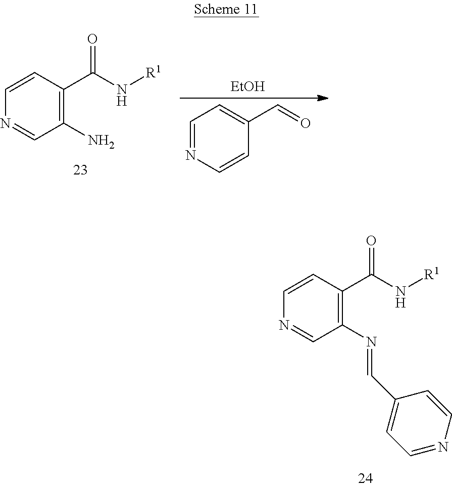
N1=CC(N)=C(C(N[R1])=O)C=C1.C1=NC=CC(C=O)=C1.[EtOH].N1=CC(N=CC2=CC=NC=C2)=C(C(N[R1])=O)C=C1
